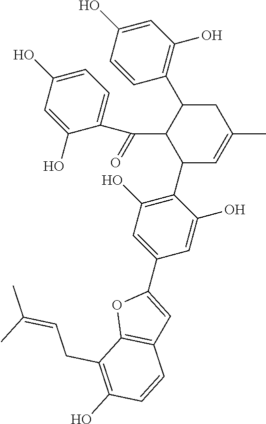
C1=C(C2=CC(O)=C(C3C(C(C4=CC=C(O)C=C4O)=O)C(C4=C(O)C=C(O)C=C4)CC(C)=C3)C(O)=C2)OC2=C1C=CC(O)=C2CC=C(C)C
